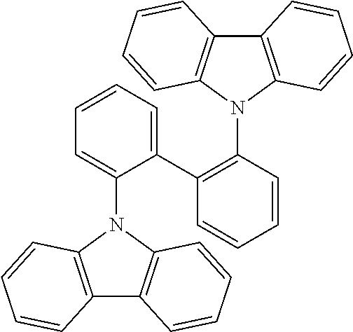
C12=C(N(C3=CC=CC=C3C3=C(N4C5=C(C6=C4C=CC=C6)C=CC=C5)C=CC=C3)C3=C1C=CC=C3)C=CC=C2
